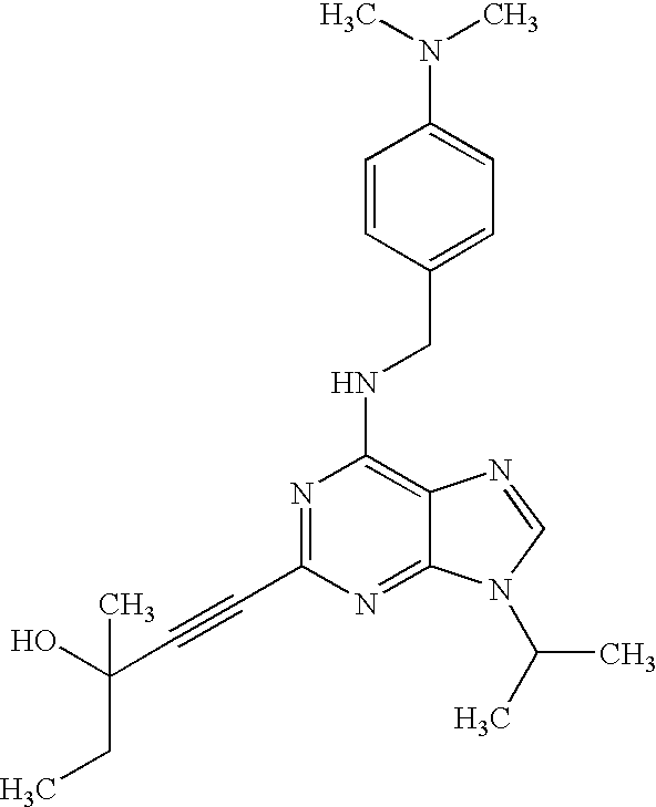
N1=C(C#CC(O)(CC)C)N=C2C(=C1NCC1=CC=C(N(C)C)C=C1)N=CN2C(C)C
